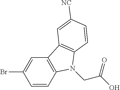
C1=CC2=C(C=C1Br)C1=C(N2CC(O)=O)C=CC([NC])=C1
